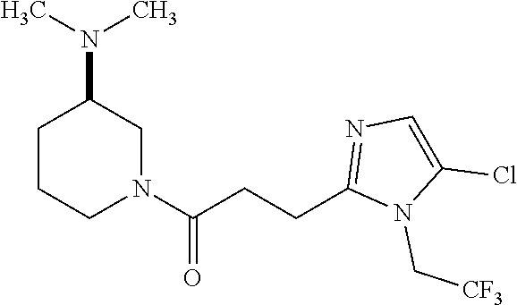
N1(C(CCC2=NC=C(Cl)N2C[CF3])=O)CC(N(C)C)CCC1
